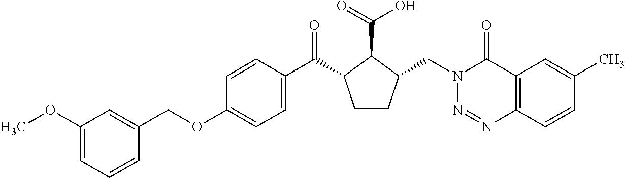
C1(COC2=CC=C(C(=O)C3CCC(CN4N=NC5=C(C4=O)C=C(C)C=C5)C3C(=O)O)C=C2)=CC(OC)=CC=C1
